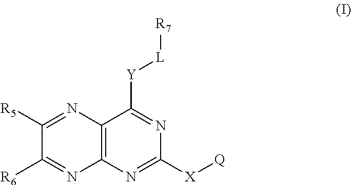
C12=C(N=C([X][Q])N=C1[Y][L][R7])N=C([R6])C([R5])=N2
